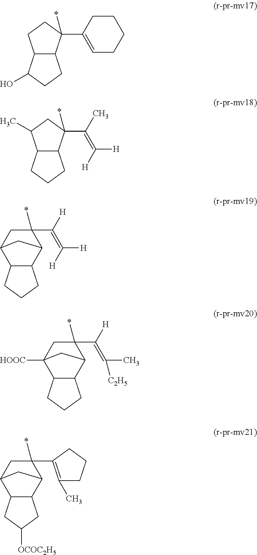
C12C(C(C3=CCCCC3)(*)CC1)CCC2O.C12C(C(C(C)=C([H])[H])(*)CC1C)CCC2.C([H])(=C([H])[H])C1(*)CC2C3C(C1C2)CCC3.C([H])(=C([C2H5])C)C1(*)CC2([HOOC])C3C(C1C2)CCC3.*C1(C2=C(C)CCC2)CC2C3C(C1C2)CC([OCOC2H5])C3
